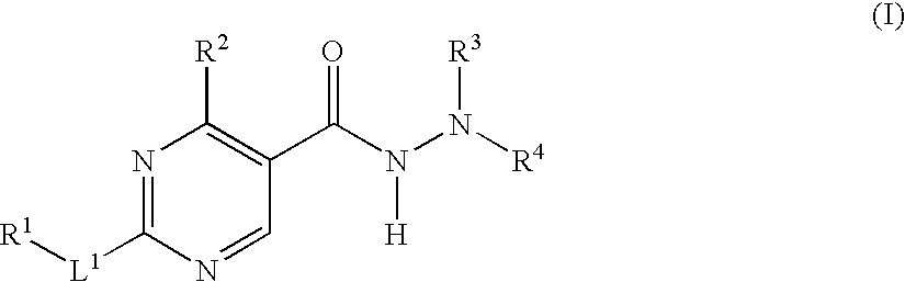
N1=C([L1][R1])N=CC(C(N(N([R4])[R3])[H])=O)=C1[R2]
